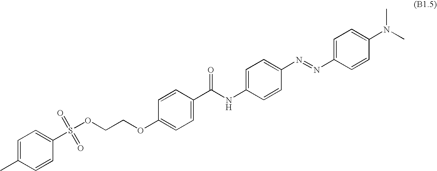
CC1=CC=C(S(=O)(=O)OCCOC2=CC=C(C(NC3=CC=C(N=NC4=CC=C(N(C)C)C=C4)C=C3)=O)C=C2)C=C1
